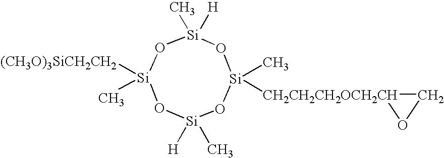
O1[Si]([(CH3O)3SiCH2CH2])(C)O[Si]([H])(C)O[Si](C)([CH2CH2CH2OCH2CH]2CO2)O[Si]1(C)[H]
